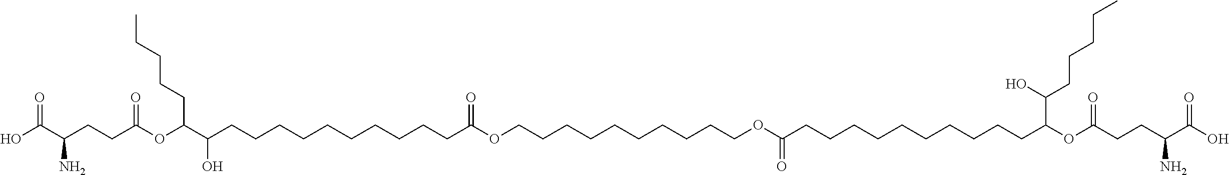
C(OC(C(CCCCCCCCCCC(OCCCCCCCCCCOC(CCCCCCCCCCC(OC(CCC(C(O)=O)N)=O)C(CCCCC)O)=O)=O)O)CCCCC)(CCC(C(O)=O)N)=O
